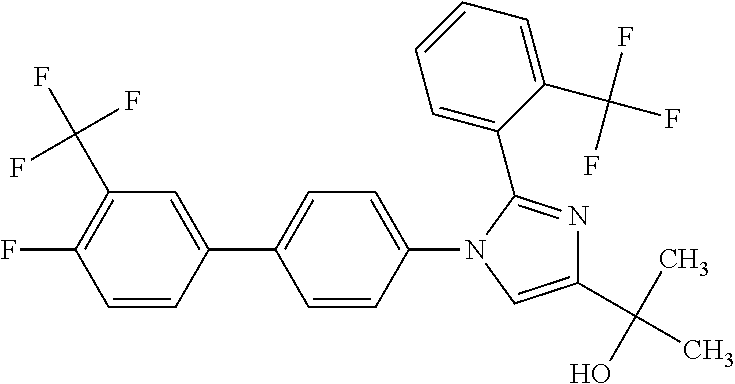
C1(C(F)(F)F)=C(F)C=CC(C2=CC=C(N3C(C4=CC=CC=C4C(F)(F)F)=NC(C(C)(O)C)=C3)C=C2)=C1
